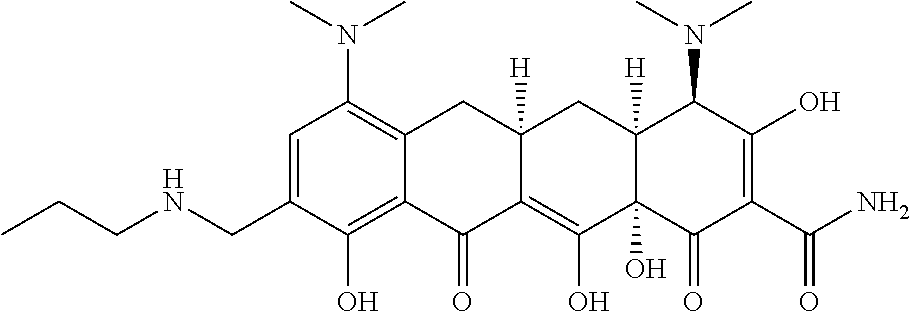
C1=C(CNCCC)C(O)=C2C(=C1N(C)C)CC1([H])C(=C(O)C3(O)C([H])(C1)C(N(C)C)C(O)=C(C(N)=O)C3=O)C2=O
